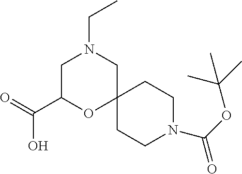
N1(C(OC(C)(C)C)=O)CCC2(CC1)CN(CC)CC(C(=O)O)O2
